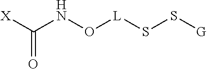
C(NO[L]SS[G])([X])=O
